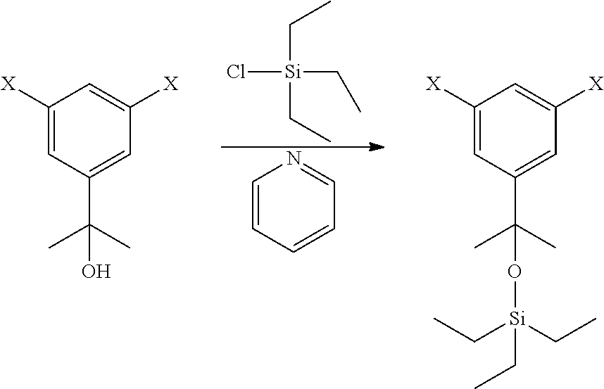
C([Si](Cl)(CC)CC)C.C1=CC=CC=N1.C1([X])=CC(C(C)(C)O)=CC([X])=C1.C1([X])=CC(C(C)(C)O[Si](CC)(CC)CC)=CC([X])=C1
